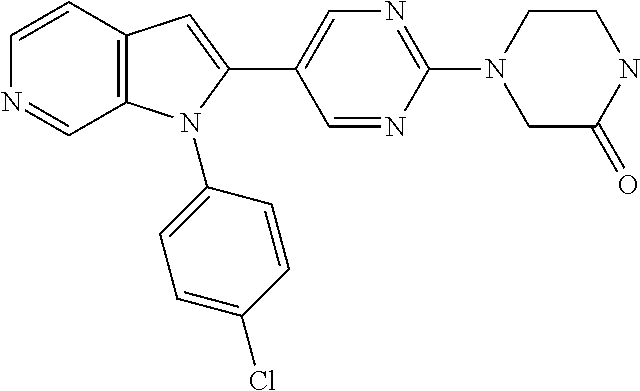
C1=CC2=C(C=N1)N(C1=CC=C(Cl)C=C1)C(C1=CN=C(N3CC(=O)NCC3)N=C1)=C2
